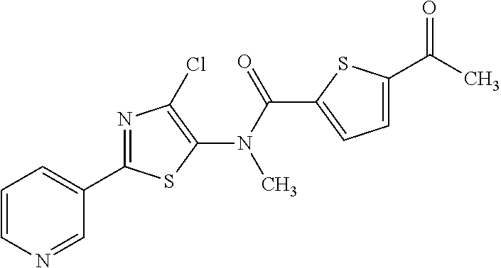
C1(N(C(=O)C2=CC=C(C(C)=O)S2)C)=C(Cl)N=C(C2=CC=CN=C2)S1
